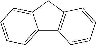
C12=CC=CC=C1CC1=C2C=CC=C1
